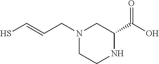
N1(CC=CS)CCNC(C(O)=O)C1
